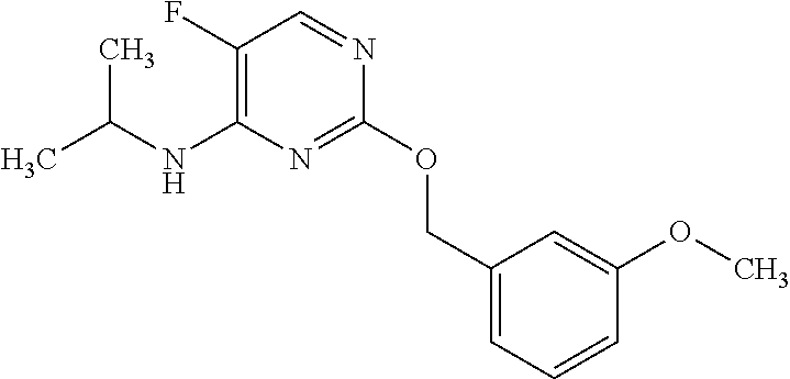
C1(OCC2=CC=CC(OC)=C2)=NC(NC(C)C)=C(F)C=N1
